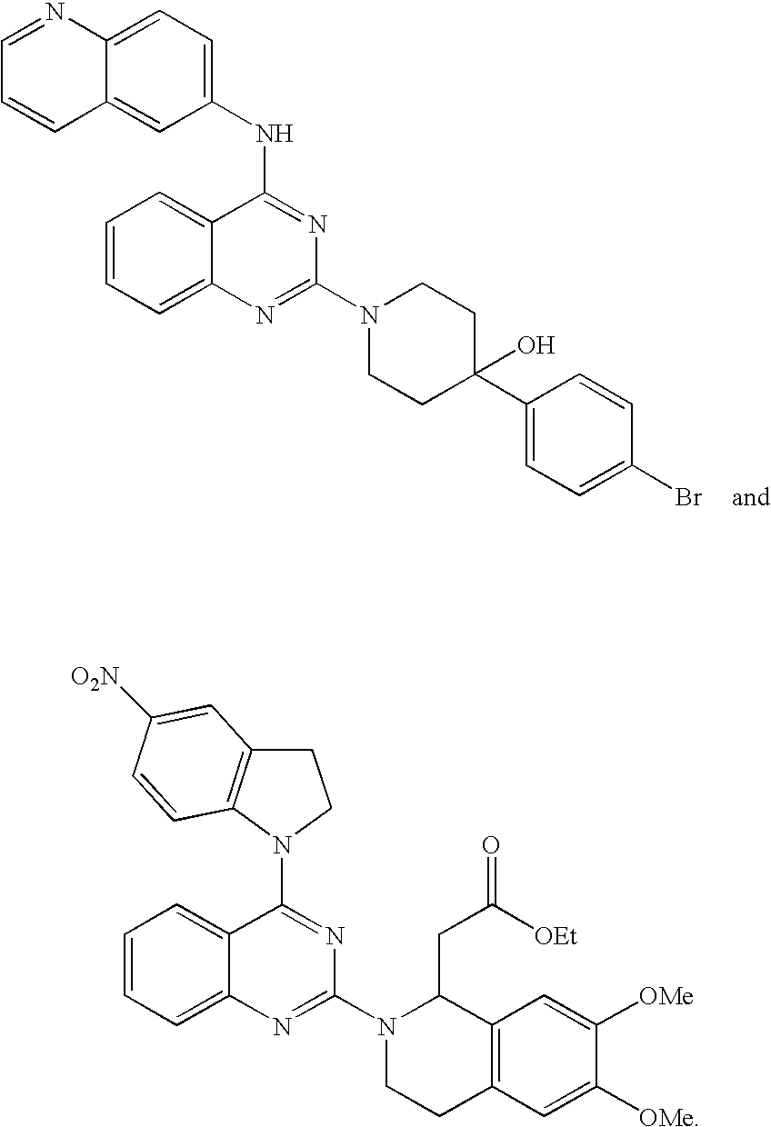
C1(NC2=CC=C3C(=C2)C=CC=N3)=NC(N2CCC(C3=CC=C(Br)C=C3)(O)CC2)=NC2=CC=CC=C12.C1(N2C3=C(CC2)C=C([O2N])C=C3)=NC(N2C(CC([OEt])=O)C3=C(CC2)C=C([OMe])C([OMe])=C3)=NC2=CC=CC=C12
